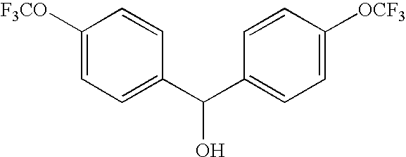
C1([F3CO])=CC=C(C(C2=CC=C([OCF3])C=C2)O)C=C1
